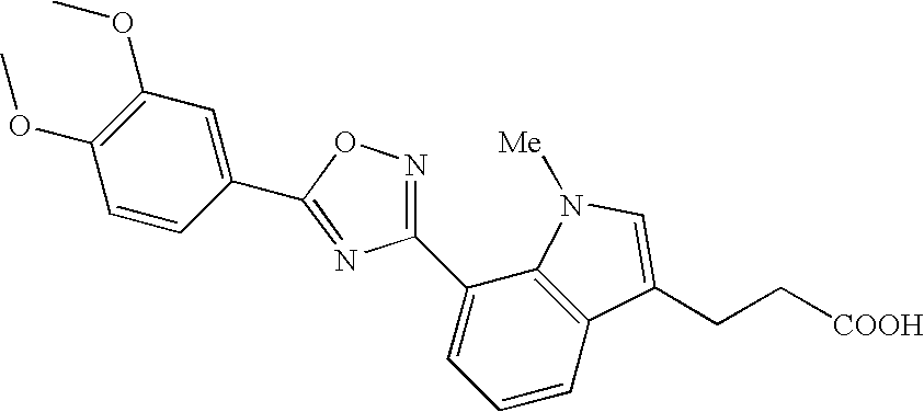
C1(C2=CC=CC3=C2N([Me])C=C3CC[COOH])=NOC(C2=CC(OC)=C(OC)C=C2)=N1
